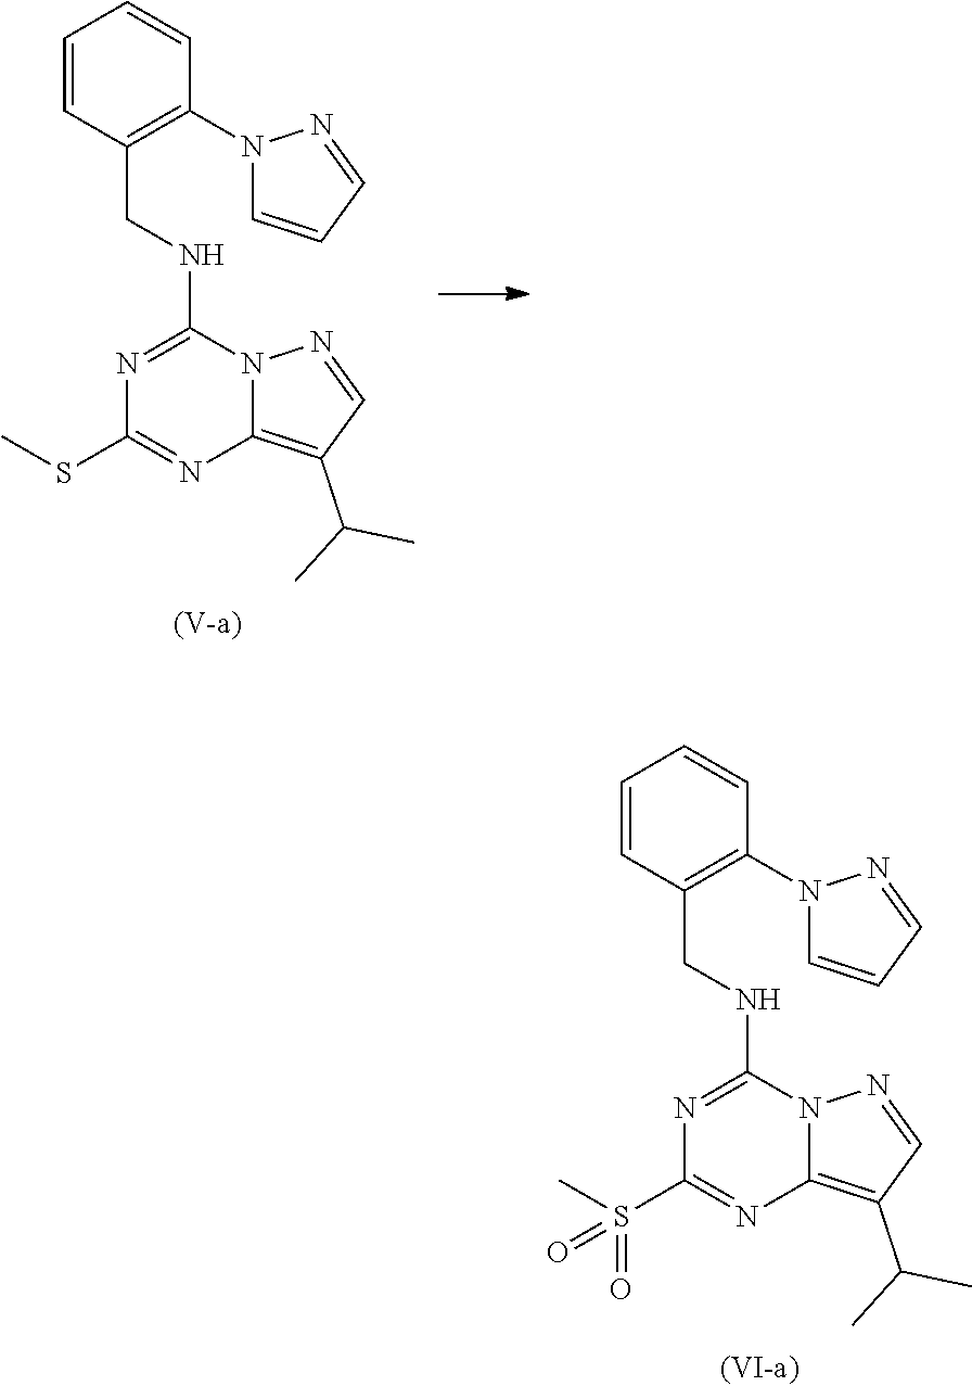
C1=CC(CNC2=NC(S(C)(=O)=O)=NC3=C(C(C)C)C=NN23)=C(N2C=CC=N2)C=C1.C1=CC(CNC2=NC(SC)=NC3=C(C(C)C)C=NN23)=C(N2C=CC=N2)C=C1
